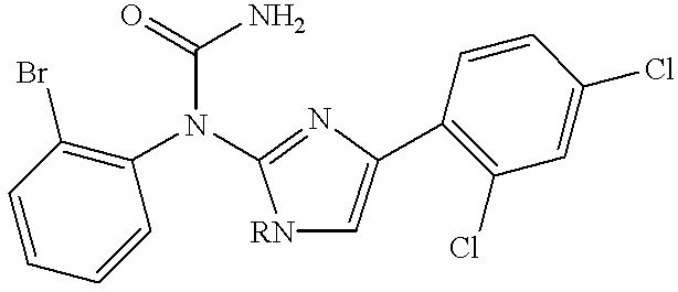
C1=CC(Br)=C(N(C(=O)N)C2=NC(C3=C(Cl)C=C(Cl)C=C3)=C[RN]2)C=C1
